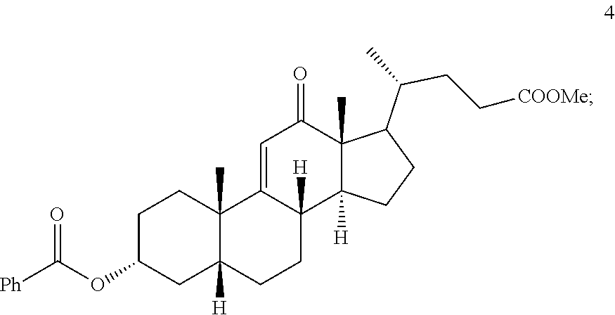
C1C(OC([Ph])=O)CC2([H])C(C)(C1)C1=CC(=O)C3(C)C([H])(C1([H])CC2)CCC3C(C)CC[COOMe]
